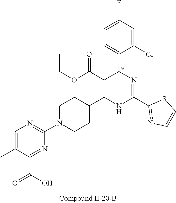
C1=C(Cl)C(C2N=C(C3=NC=CS3)NC(C3CCN(C4=NC=C(C)C(C(=O)O)=N4)CC3)=C2C(OCC)=O)=CC=C1F
